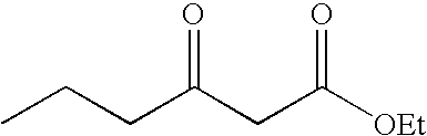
C(C(CC([OEt])=O)=O)CC
